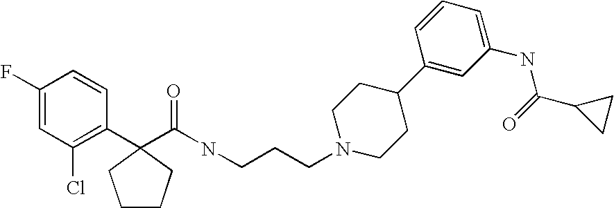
C1(F)=CC(Cl)=C(C2(C(NCCCN3CCC(C4=CC(NC(=O)C5CC5)=CC=C4)CC3)=O)CCCC2)C=C1
